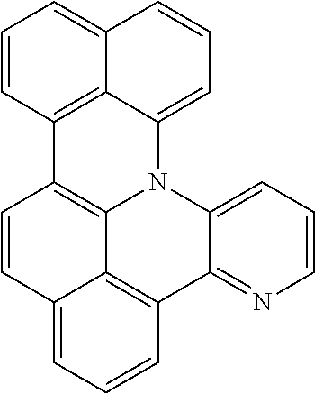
C1=CC2=CC=CC3=C2C2=C1C1=C4C(=CC=CC4=CC=C1)N2C1=CC=CN=C31
